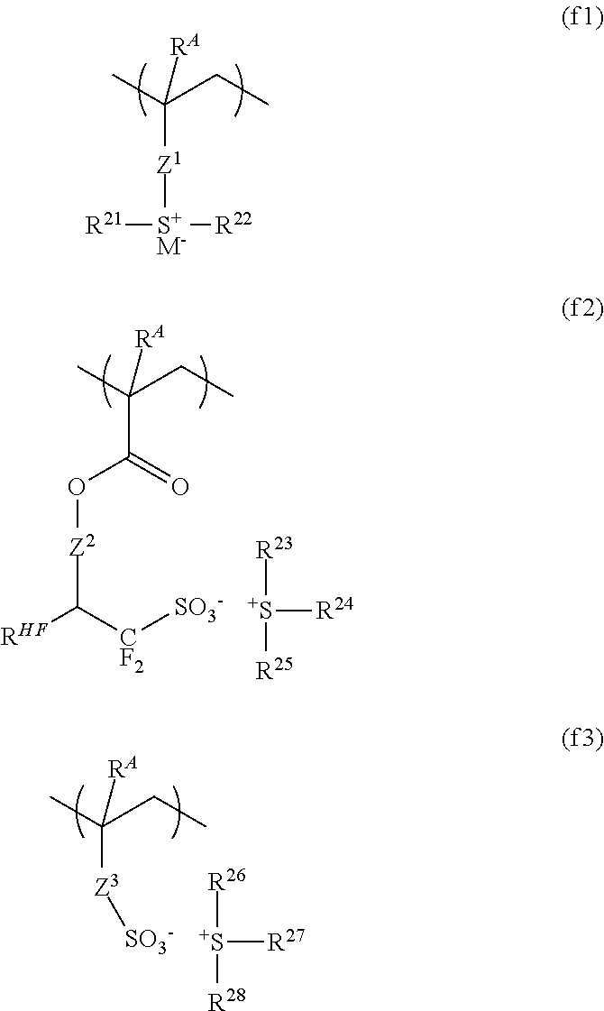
[S+M-]([Z1]C(CC)(C)[RA])([R21])[R22].C(C(CC)(C)[RA])(=O)O[Z2]C([RHF])[CF2][SO3-].[S+]([R24])([R23])[R25].[Z3](C(CC)(C)[RA])[SO3-].[S+]([R27])([R26])[R28]
